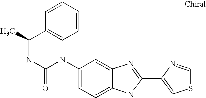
C1=C2C(=CC=C1NC(=O)NC(C1=CC=CC=C1)C)NC(C1=CSC=N1)=N2
